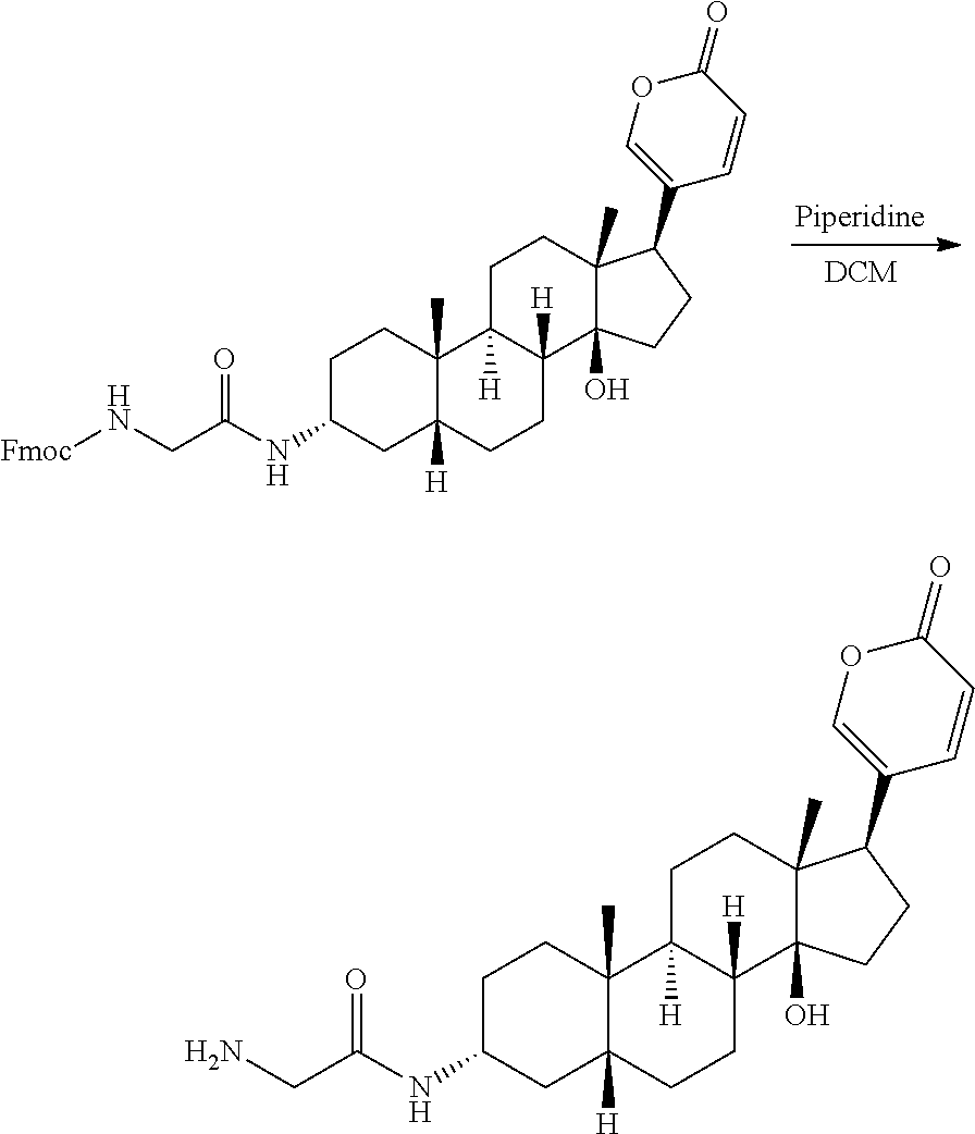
C1C(NC(CN[Fmoc])=O)CC2([H])C(C)(C1)C1([H])C([H])(CC2)C2(O)C(C)(CC1)C(C1=COC(=O)C=C1)CC2.C1C(NC(CN)=O)CC2([H])C(C)(C1)C1([H])C([H])(CC2)C2(O)C(C)(CC1)C(C1=COC(=O)C=C1)CC2
